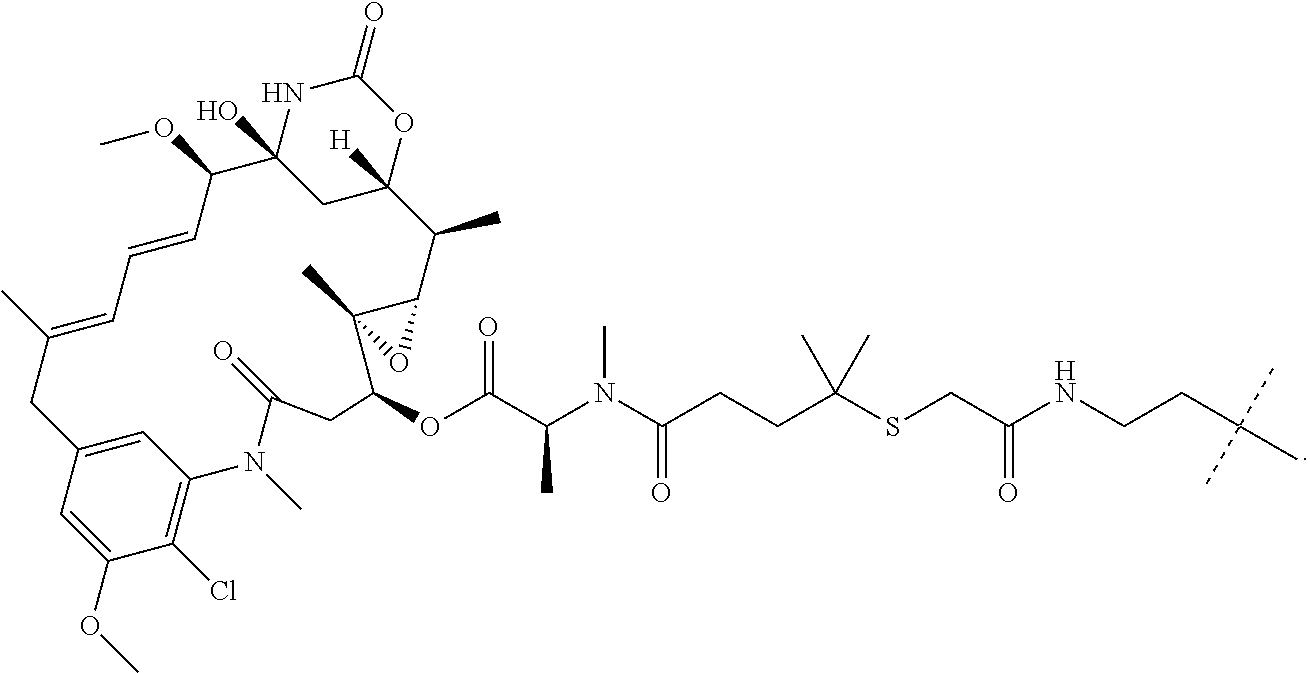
C1(Cl)=C2C=C(C=C1OC)CC(C)=CC=CC(OC)C1(O)NC(=O)OC([H])(C1)C(C)C1C(C)(O1)C(OC(C(N(C(CCC(SCC(NCCC(C)(C)C)=O)(C)C)=O)C)C)=O)CC(=O)N2C
